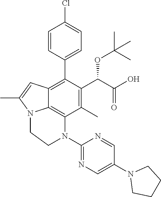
C1=CC(C2=C3C4=C(C(C)=C2C(C(O)=O)OC(C)(C)C)N(C2=NC=C(N5CCCC5)C=N2)CCN4C(C)=C3)=CC=C1Cl
